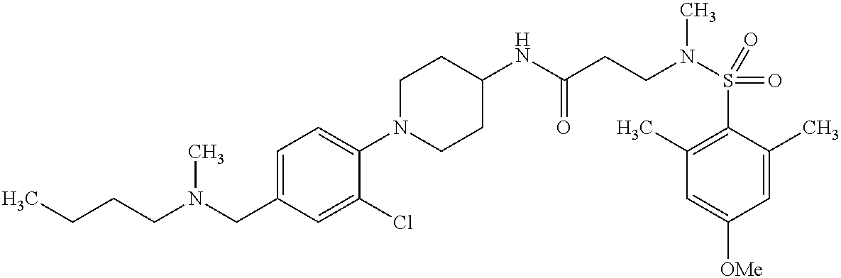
C1(N2CCC(NC(CCN(S(=O)(=O)C3=C(C)C=C([OMe])C=C3C)C)=O)CC2)=CC=C(CN(CCCC)C)C=C1Cl
